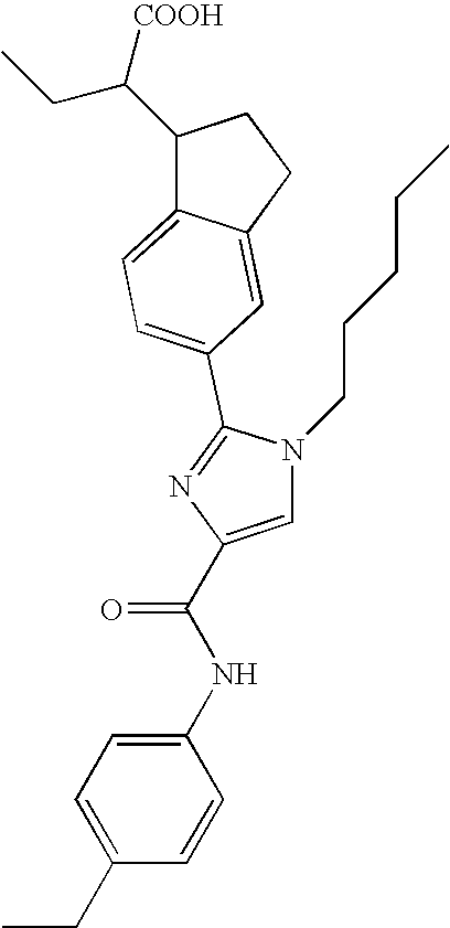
CCC(C1C2=CC=C(C3=NC(C(NC4=CC=C(CC)C=C4)=O)=CN3CCCCC)C=C2CC1)[COOH]
